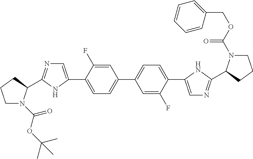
C1=C(F)C(C2=CN=C(C3N(C(OC(C)(C)C)=O)CCC3)N2)=CC=C1C1=CC=C(C2=CN=C(C3N(C(OCC4=CC=CC=C4)=O)CCC3)N2)C(F)=C1
